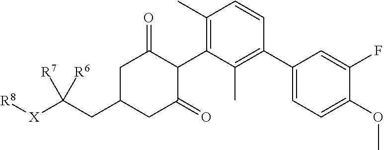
C1C(CC([X][R8])([R7])[R6])CC(=O)C(C2=C(C)C=CC(C3=CC=C(OC)C(F)=C3)=C2C)C1=O
